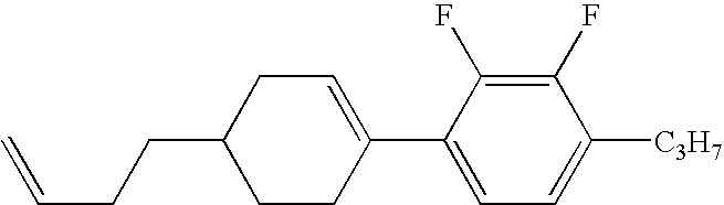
C1(F)=C(F)C(C2=CCC(CCC=C)CC2)=CC=C1[C3H7]
